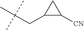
C(CC1C([CN])C1)(C)(C)C
